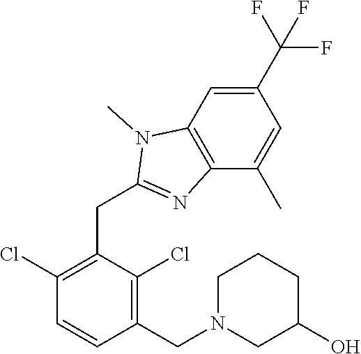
C1(Cl)=C(CC2=NC3=C(C=C(C(F)(F)F)C=C3C)N2C)C(Cl)=C(CN2CCCC(O)C2)C=C1
